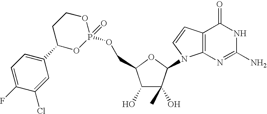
C1(O)C(O)(C)C(N2C3=C(C=C2)C(=O)NC(N)=N3)OC1COP1(=O)OCCC(C2=CC=C(F)C(Cl)=C2)O1
